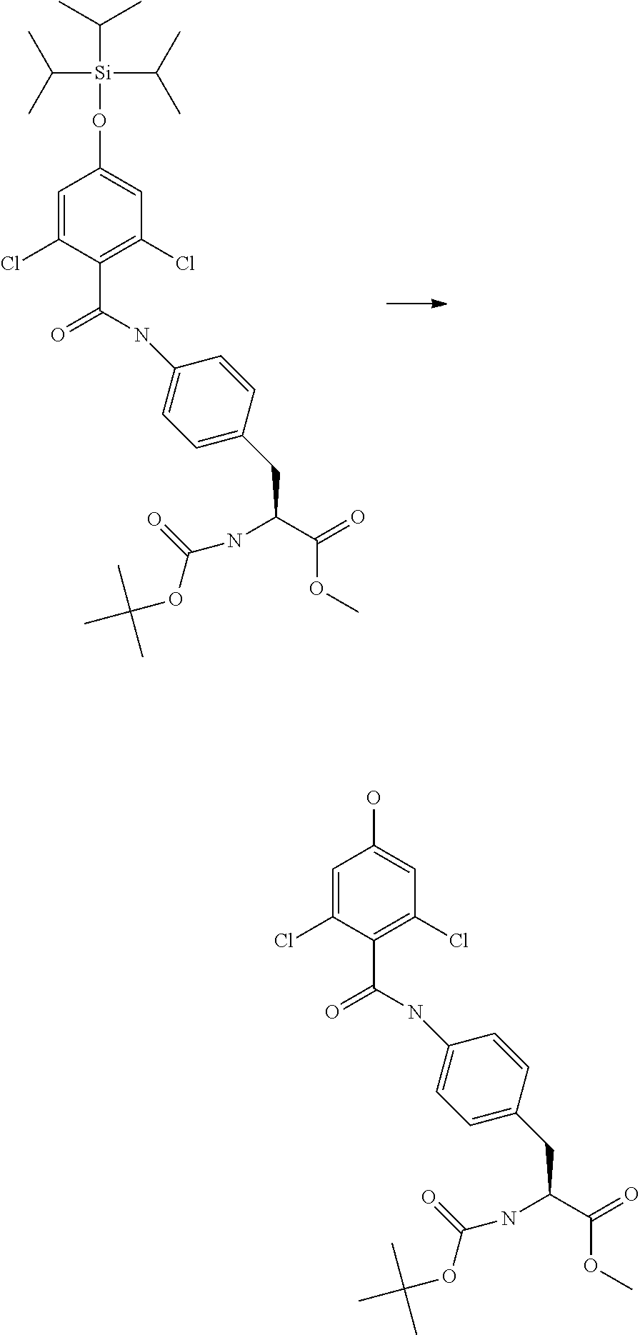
[Si](OC1=CC(Cl)=C(C(=O)NC2=CC=C(CC(C(OC)=O)NC(OC(C)(C)C)=O)C=C2)C(Cl)=C1)(C(C)C)(C(C)C)C(C)C.OC1=CC(Cl)=C(C(=O)NC2=CC=C(CC(C(OC)=O)NC(OC(C)(C)C)=O)C=C2)C(Cl)=C1
